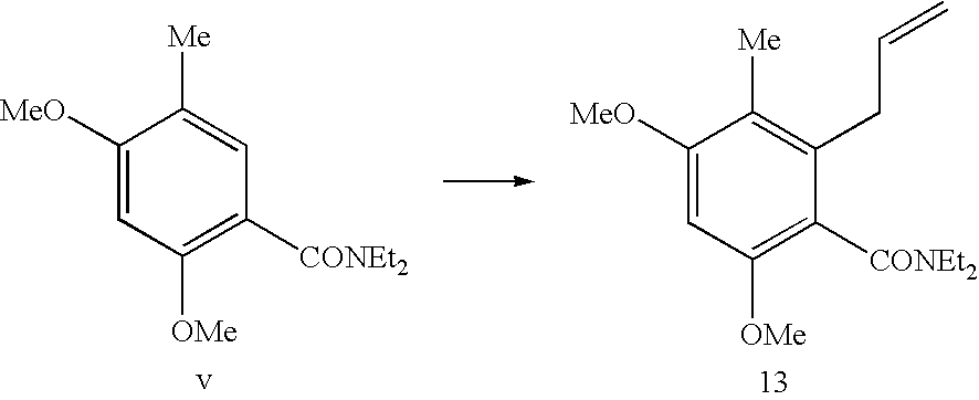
C1([MeO])=CC([OMe])=C([CONEt2])C=C1[Me].C1([MeO])=CC([OMe])=C([CONEt2])C(CC=C)=C1[Me]
